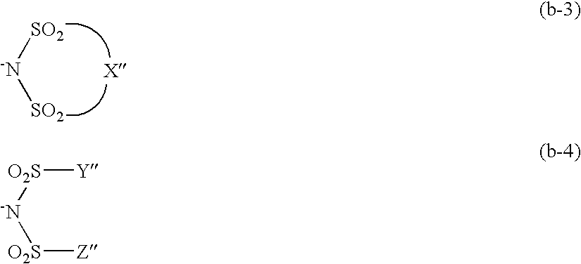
[-N]([SO2])[SO2].[-N]([O2S][Y])[O2S][Z]
